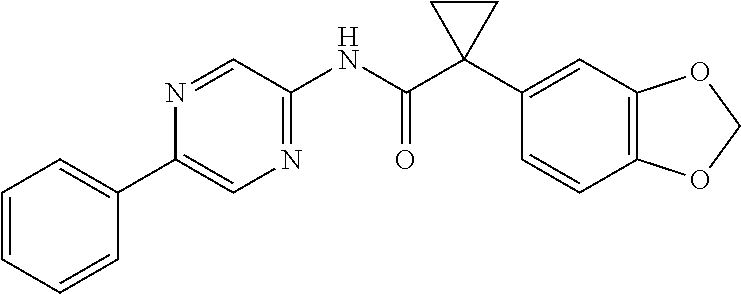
N1=CC(NC(C2(C3=CC4=C(C=C3)OCO4)CC2)=O)=NC=C1C1=CC=CC=C1
